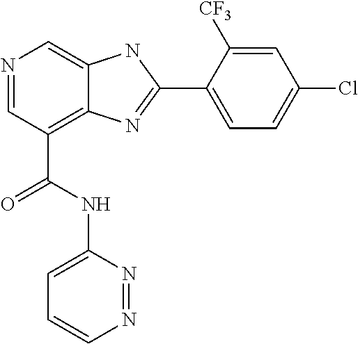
N1=CC(C(NC2=CC=CN=N2)=O)=C2C(=C1)NC(C1=CC=C(Cl)C=C1[CF3])=N2
